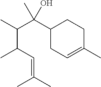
C1(C(C(C)C(C=C(C)C)C)(C)O)CC=C(C)CC1
